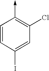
C1=CC(->C)=C(Cl)C=C1I
